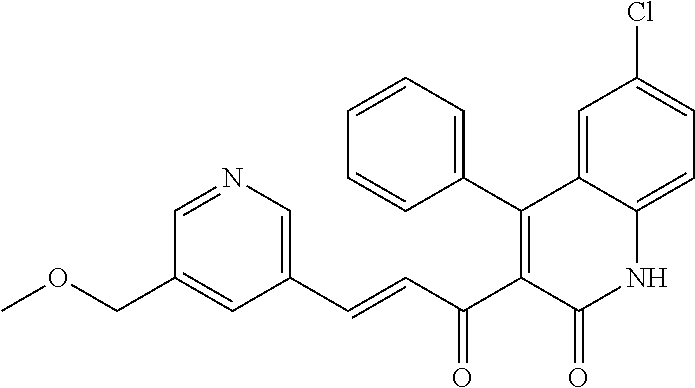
C1=NC=C(C=CC(C2=C(C3=CC=CC=C3)C3=CC(Cl)=CC=C3NC2=O)=O)C=C1COC
